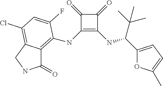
C1(=O)C(NC2=C3C(=O)NCC3=C(Cl)C=C2F)=C(NC(C(C)(C)C)C2=CC=C(C)O2)C1=O
